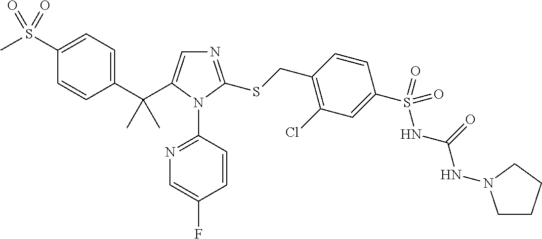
C1(C(C2=CN=C(SCC3=C(Cl)C=C(S(NC(=O)NN4CCCC4)(=O)=O)C=C3)N2C2=NC=C(F)C=C2)(C)C)=CC=C(S(C)(=O)=O)C=C1
